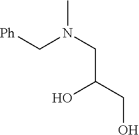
[Ph]CN(CC(CO)O)C
